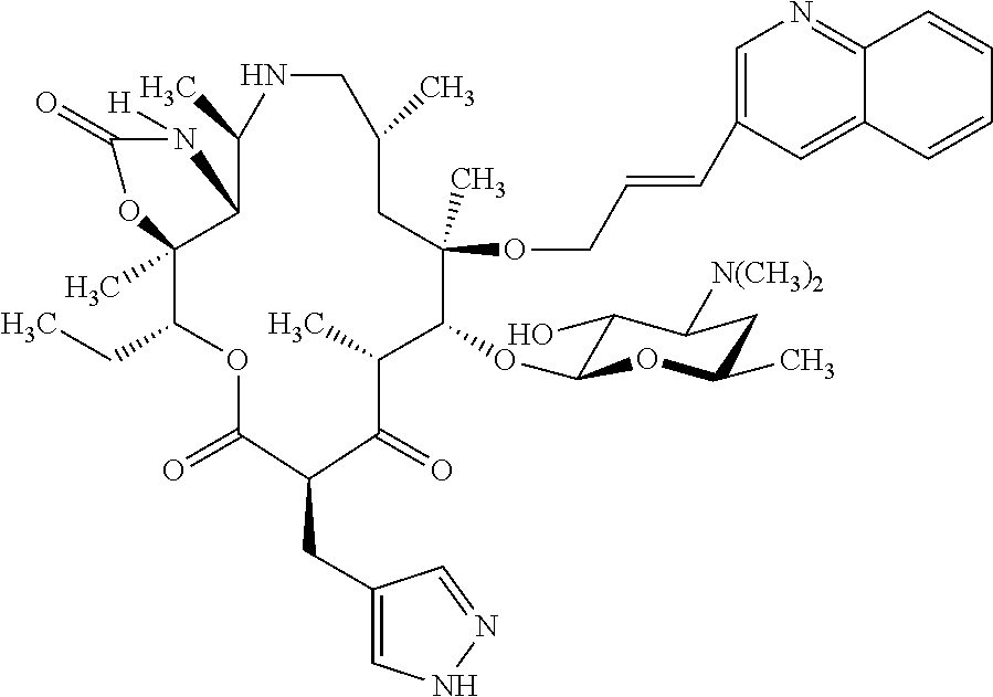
[H]N1C(=O)OC2(C)C(CC)OC(=O)C(CC3=CNN=C3)C(=O)C(C)C(OC3C(O)C([N(CH3)2])CC(C)O3)C(C)(OCC=CC3=CN=C4C(=C3)C=CC=C4)CC(C)CNC(C)C12
